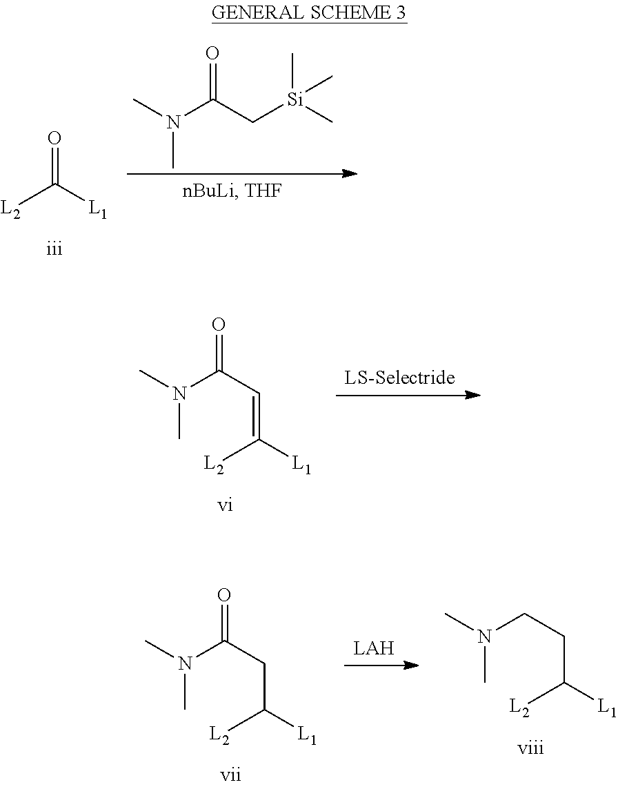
O=C([L1])[L2].N(C)(C)C(C[Si](C)(C)C)=O.[LAH].C(C([L1])[L2])C(=O)N(C)C.C(C([L1])[L2])CN(C)C.[LS-Selectride].C(=C([L1])[L2])C(=O)N(C)C
